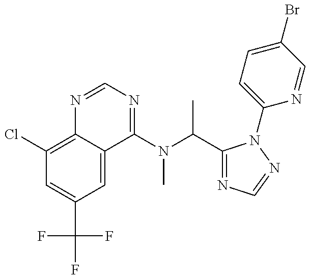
C1(Cl)=C2C(=CC(C(F)(F)F)=C1)C(N(C(C)C1=NC=NN1C1=CC=C(Br)C=N1)C)=NC=N2
